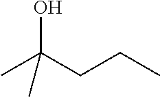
CC(CCC)(O)C
